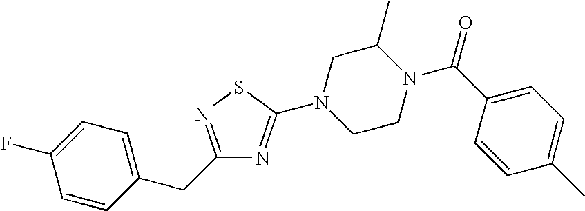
C1=CC(CC2=NSC(N3CCN(C(C4=CC=C(C)C=C4)=O)C(C)C3)=N2)=CC=C1F
